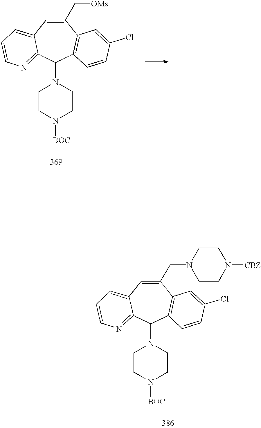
C1(C[OMs])=CC2=CC=CN=C2C(N2CCN([BOC])CC2)C2=C1C=C(Cl)C=C2.C1(CN2CCN([CBZ])CC2)=CC2=CC=CN=C2C(N2CCN([BOC])CC2)C2=C1C=C(Cl)C=C2
